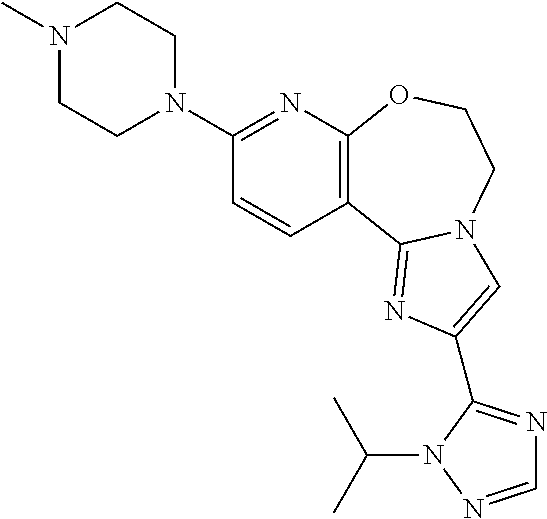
C1(N2CCN(C)CC2)=NC2=C(C=C1)C1=NC(C3=NC=NN3C(C)C)=CN1CCO2
